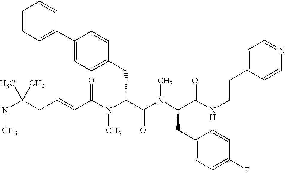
C(C(N(C(C(N(C(C(NCCC1=CC=NC=C1)=O)CC1=CC=C(F)C=C1)C)=O)CC1=CC=C(C2=CC=CC=C2)C=C1)C)=O)=CCC(NC)(C)C
